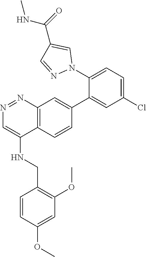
C1(N2C=C(C(=O)NC)C=N2)=CC=C(Cl)C=C1C1=CC2=C(C=C1)C(NCC1=C(OC)C=C(OC)C=C1)=CN=N2
